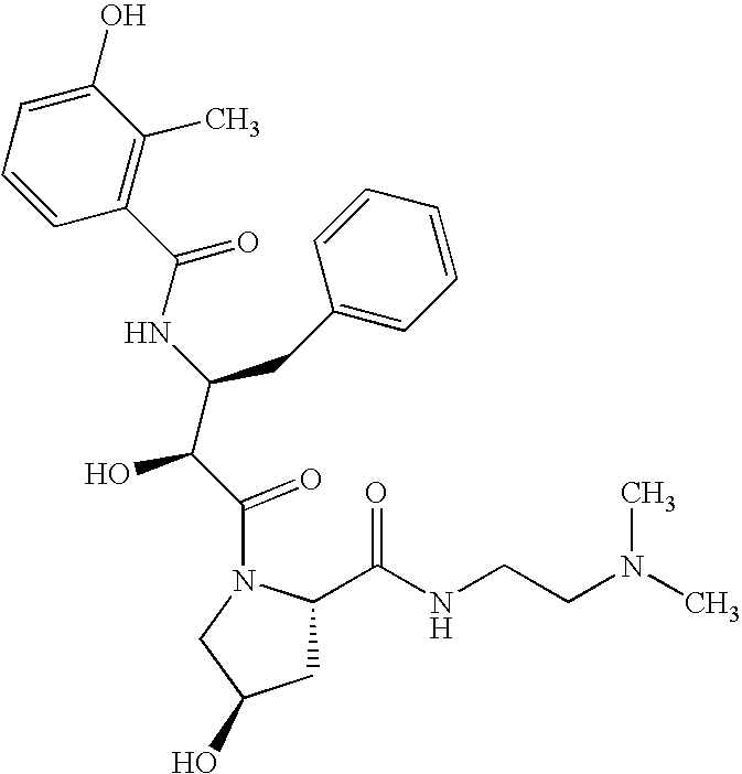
C1=CC(C(=O)NC(C(C(=O)N2CC(O)CC2C(NCCN(C)C)=O)O)CC2=CC=CC=C2)=C(C)C(O)=C1
